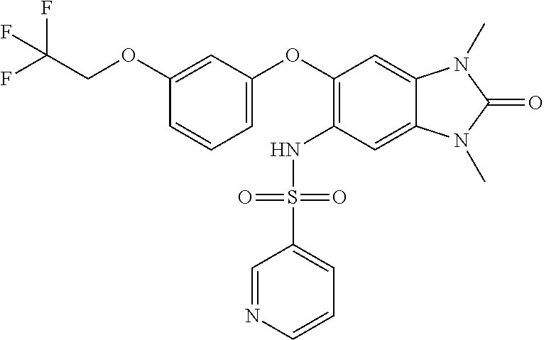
C(COC1=CC(OC2=C(NS(C3=CC=CN=C3)(=O)=O)C=C3C(=C2)N(C)C(=O)N3C)=CC=C1)(F)(F)F
